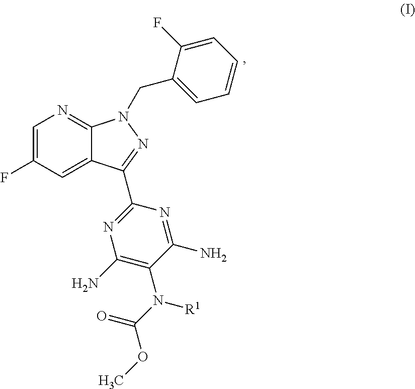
C1=C(F)C=C2C(=N1)N(CC1=CC=CC=C1F)N=C2C1=NC(N)=C(N([R1])C(OC)=O)C(N)=N1
